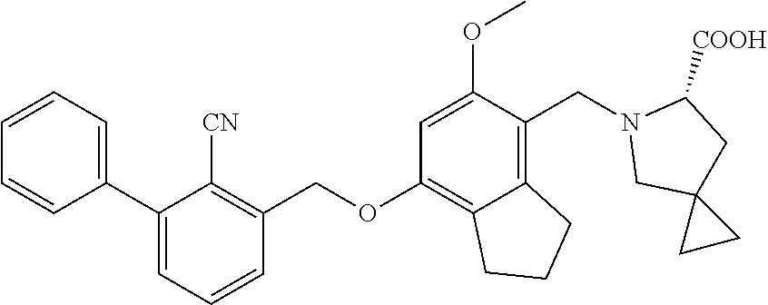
C1=CC=C(C2=CC=CC(COC3=C4C(=C(CN5CC6(CC5[COOH])CC6)C(OC)=C3)CCC4)=C2[CN])C=C1
